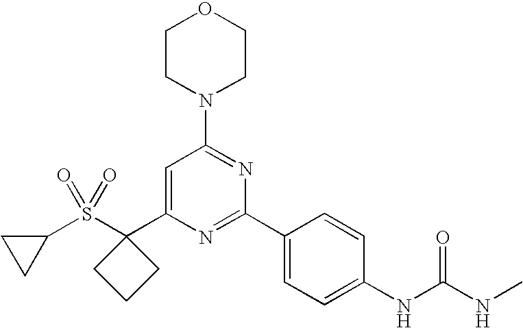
C1(C2(S(C3CC3)(=O)=O)CCC2)=CC(N2CCOCC2)=NC(C2=CC=C(NC(=O)NC)C=C2)=N1
